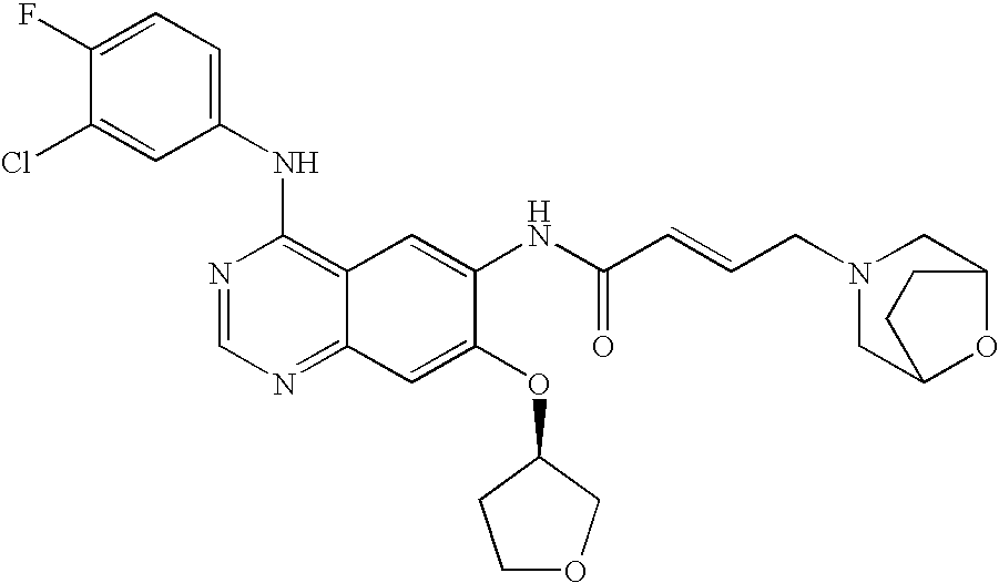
ClC1=CC(NC2=C3C(=NC=N2)C=C(OC2CCOC2)C(NC(C=CCN2CC4OC(C2)CC4)=O)=C3)=CC=C1F
